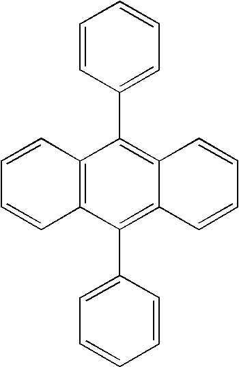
C1=CC(C2=C3C(=C(C4=CC=CC=C4)C4=C2C=CC=C4)C=CC=C3)=CC=C1
